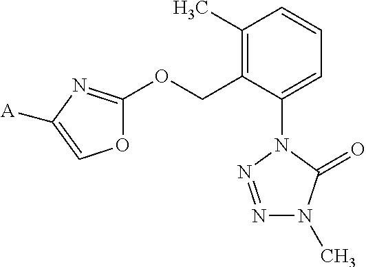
C1(C)=C(COC2=NC([A])=CO2)C(N2N=NN(C)C2=O)=CC=C1
